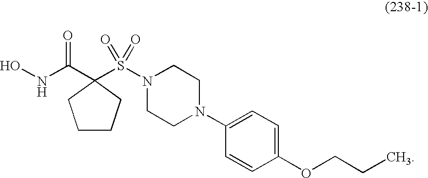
ONC(=O)C1(S(N2CCN(C3=CC=C(OCCC)C=C3)CC2)(=O)=O)CCCC1
